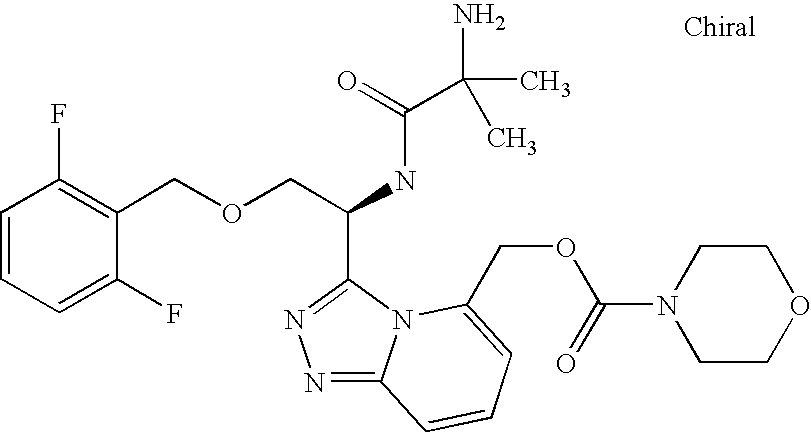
C(C(NC(=O)C(N)(C)C)C1=NN=C2N1C(COC(N1CCOCC1)=O)=CC=C2)OCC1=C(F)C=CC=C1F
